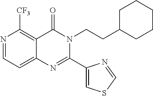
N1=CC=C2C(=C1[CF3])C(=O)N(CCC1CCCCC1)C(C1=CSC=N1)=N2
